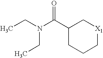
C(N(CC)C(C1CCC[X1]C1)=O)C
